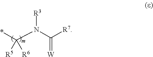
*C(N(C([R7])=[W])[R3])([R5])[R6]
